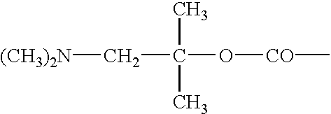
[(CH3)2N]CC(C)(C)O[CO]C
